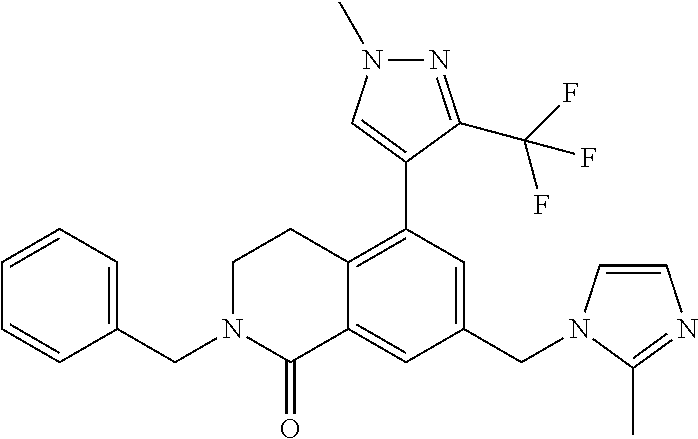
C1(CN2C=CN=C2C)=CC(C2=CN(C)N=C2C(F)(F)F)=C2C(=C1)C(=O)N(CC1=CC=CC=C1)CC2
